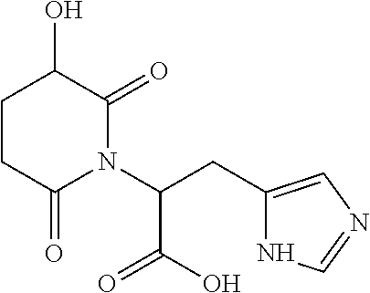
C1CC(=O)N(C(CC2=CN=CN2)C(O)=O)C(=O)C1O
